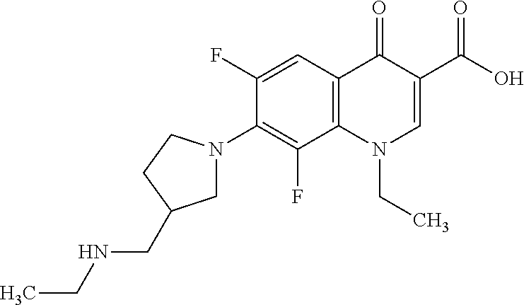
C12=C(C=C(F)C(N3CC(CNCC)CC3)=C1F)C(=O)C(C(=O)O)=CN2CC
